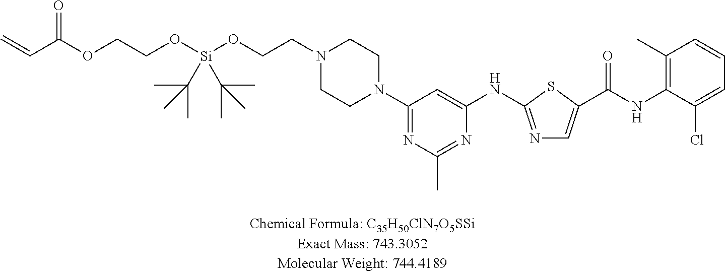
C=CC(OCCO[Si](OCCN1CCN(C2=NC(C)=NC(NC3=NC=C(C(NC4=C(C)C=CC=C4Cl)=O)S3)=C2)CC1)(C(C)(C)C)C(C)(C)C)=O
